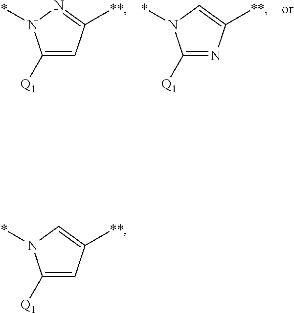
C1([Q1])=CC([**])=NN1*.C1([Q1])=NC([**])=CN1*.C1([Q1])=CC([**])=CN1*
